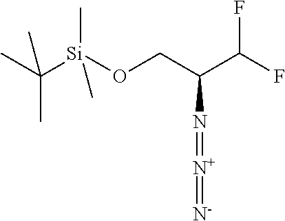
CC([Si](OCC(C(F)F)N=[N+]=[N-])(C)C)(C)C
